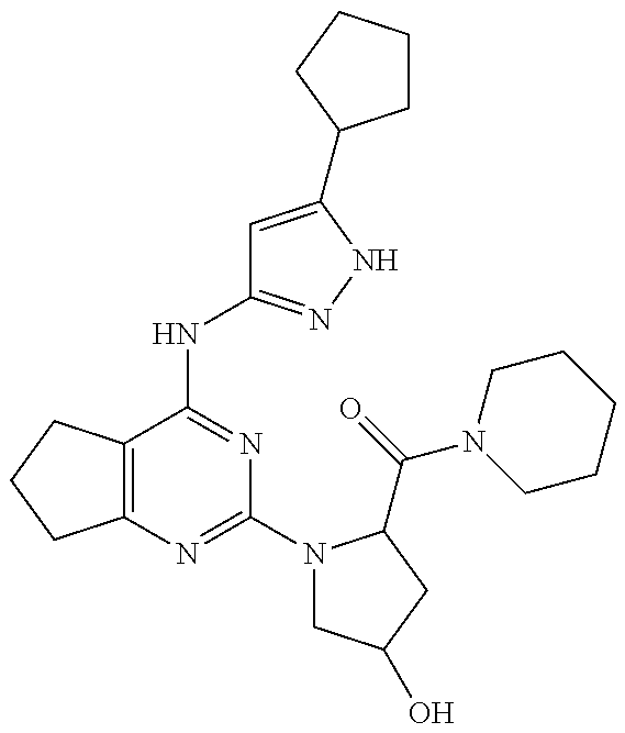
C12=C(C(NC3=NNC(C4CCCC4)=C3)=NC(N3CC(O)CC3C(=O)N3CCCCC3)=N1)CCC2
